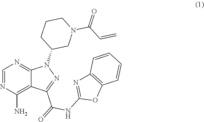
C1=NC(N)=C2C(=N1)N(C1CN(C(C=C)=O)CCC1)N=C2C(=O)NC1=NC2=C(O1)C=CC=C2
